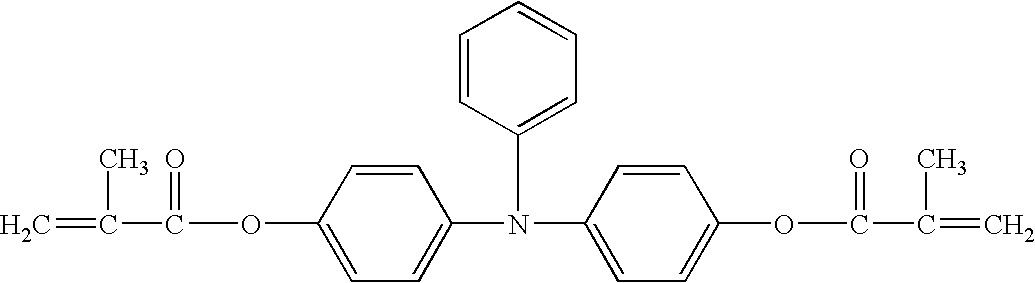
C1=C(N(C2=CC=CC=C2)C2=CC=C(OC(=O)C(=C)C)C=C2)C=CC(OC(=O)C(=C)C)=C1
